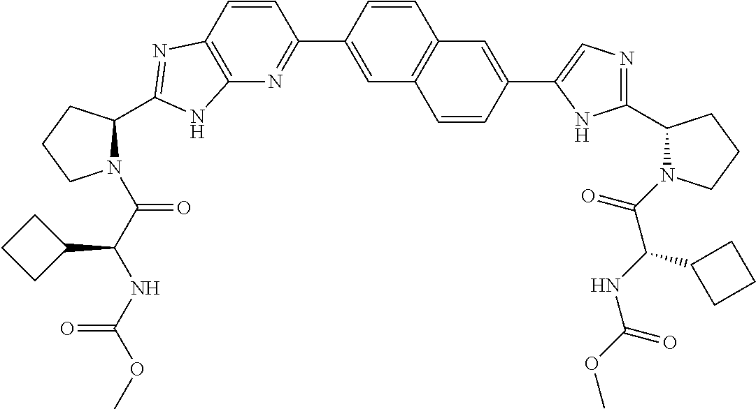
C12=C(C=CC(C3=CC4=C(C=C3)C=C(C3=CN=C(C5N(C(C(NC(=O)OC)C6CCC6)=O)CCC5)N3)C=C4)=N1)N=C(C1N(C(C(NC(OC)=O)C3CCC3)=O)CCC1)N2
